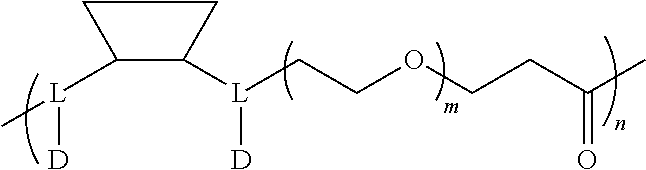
C1([L](CCOCCC(C)=O)[D])C([L](C)[D])CC1
